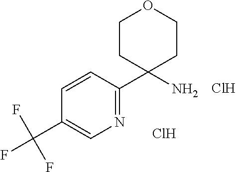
C1(C2(N)CCOCC2)=NC=C(C(F)(F)F)C=C1.Cl.Cl
